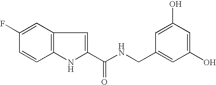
C12=C(C=C(F)C=C1)C=C(C(NCC1=CC(O)=CC(O)=C1)=O)N2
